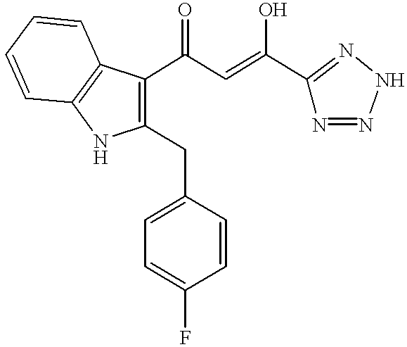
C1(CC2=CC=C(F)C=C2)=C(C(C=C(O)C2=NNN=N2)=O)C2=C(N1)C=CC=C2
